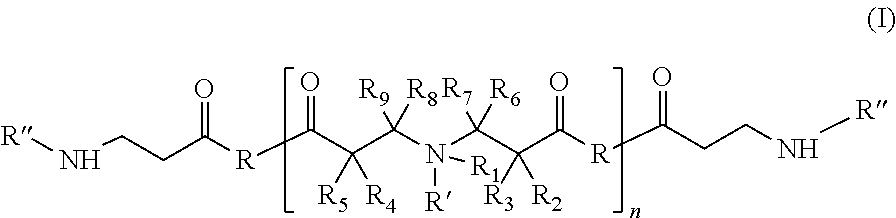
[R]NCCC([R]C(C(C(N(C(C(C([R]C(CCN[R])=O)=O)([R3])[R2])([R6])[R7])([R])[R1])([R8])[R9])([R5])[R4])=O)=O
